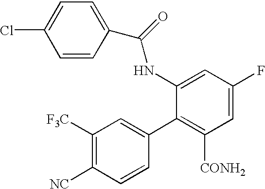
C1([F3C])=C([NC])C=CC(C2=C([CONH2])C=C(F)C=C2NC(C2=CC=C(Cl)C=C2)=O)=C1
